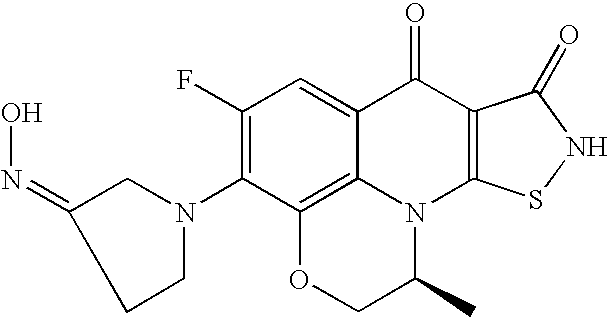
C1CN(C2=C(F)C=C3C4=C2OCC(C)N4C2=C(C3=O)C(=O)NS2)CC1=NO
